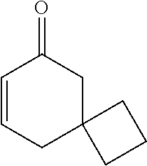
C1=CCC2(CC1=O)CCC2
